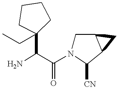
NC(C(N1CC2C(C1[CN])C2)=O)C1(CC)CCCC1
